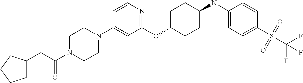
C1(OC2CCC(NC3=CC=C(S(C(F)(F)F)(=O)=O)C=C3)CC2)=NC=CC(N2CCN(C(CC3CCCC3)=O)CC2)=C1
